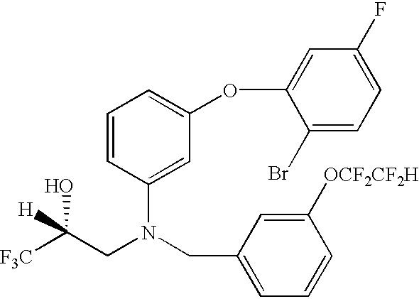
C1=CC(N(CC2=CC=CC([OCF2CF2H])=C2)CC([F3C])(O)[H])=CC(OC2=CC(F)=CC=C2Br)=C1
